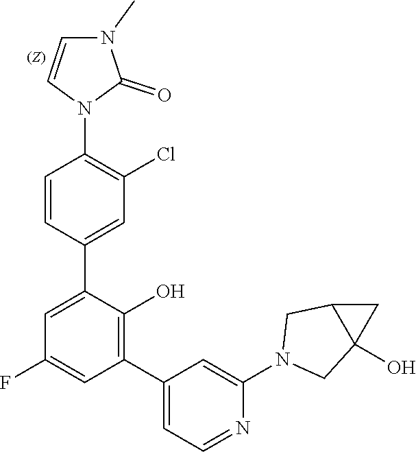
C1=CC(C2=CC(F)=CC(C3=CC=NC(N4CC5(O)C(C4)C5)=C3)=C2O)=CC(Cl)=C1N1C(=O)N(C)C=C1
